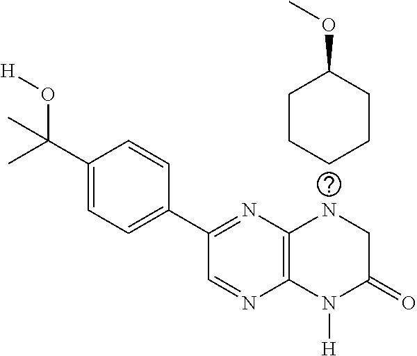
C1(C(O[H])(C)C)=CC=C(C2=NC3=C(N=C2)N([H])C(=O)CN3)C=C1.C1(OC)CCCCC1
